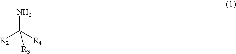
NC([R2])([R3])[R4]
